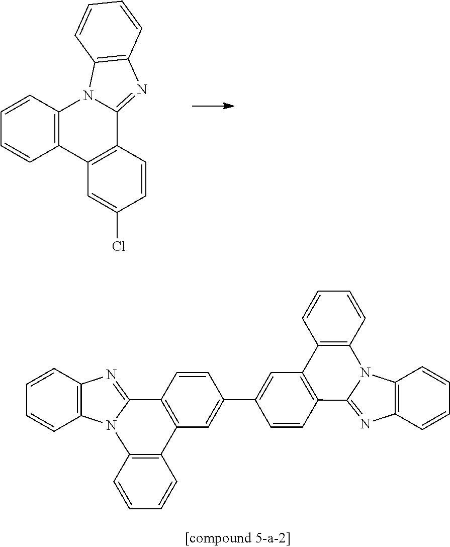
C1=CC2=C(C=C1)C1=C(C3=NC4=C(N23)C=CC=C4)C=CC(Cl)=C1.C12=C(C3=C(C=CC=C3)N3C4=C(N=C13)C=CC=C4)C=C(C1=CC3=C(C=C1)C1=NC4=C(C=CC=C4)N1C1=C3C=CC=C1)C=C2
